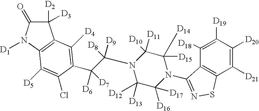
C1([D2])([D3])C(=O)N([D1])C2=C1C([D4])=C(C(C(N1C([D13])([D12])C([D16])([D17])N(C3=NSC4=C3C([D18])=C([D19])C([D20])=C4[D21])C([D15])([D14])C1([D11])[D10])([D8])[D9])([D6])[D7])C(Cl)=C2[D5]
